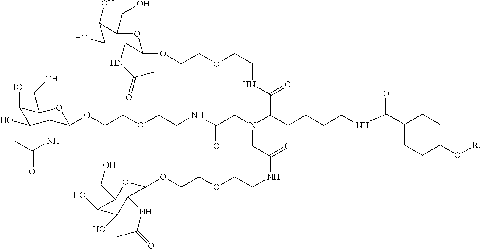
C1(O)C(O)C(NC(C)=O)C(OCCOCCNC(CN(C(CCCCNC(C2CCC(O[R])CC2)=O)C(=O)NCCOCCOC2OC(CO)C(O)C(O)C2NC(=O)C)CC(NCCOCCOC2OC(CO)C(O)C(O)C2NC(=O)C)=O)=O)OC1CO
